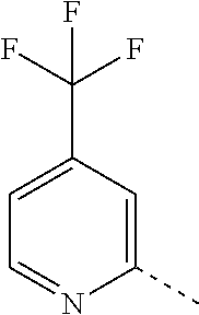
C1=C(C(F)(F)F)C=C(C)N=C1
